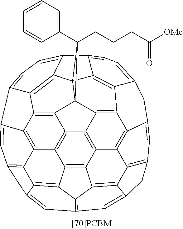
C1(C2(CCCC([OMe])=O)C34C5=C6C7=C8C9=C5C5=C%10C%11=C9C9=C%12C8=C8C%12=CC%12=C9C%11=C9C%11=C(C=C%13C(=C%10%11)C(=C53)C3=C5C24C2=C6C(=CC=C2C5=CC=C3C%13)C7=C8)CC9=C%12)=CC=CC=C1
